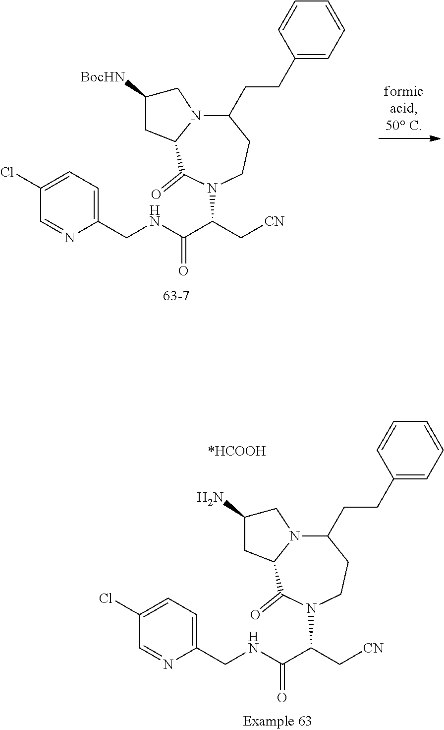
N(C(C(C[CN])N1CCC(CCC2=CC=CC=C2)N2C(C1=O)CC([BocHN])C2)=O)CC1=CC=C(Cl)C=N1.N(C(C(C[CN])N1CCC(CCC2=CC=CC=C2)N2C(C1=O)CC(N)C2)=O)CC1=CC=C(Cl)C=N1
